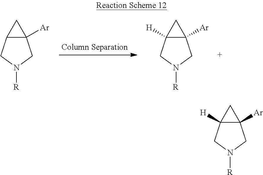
C12([Ar])C(CN([R])C1)C2.C12([Ar])C([H])(CN([R])C1)C2.C12([Ar])C([H])(CN([R])C1)C2
